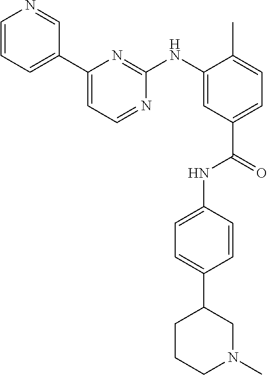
C1=CC=C(C2=CC=NC(NC3=CC(C(=O)NC4=CC=C(C5CCCN(C)C5)C=C4)=CC=C3C)=N2)C=N1
